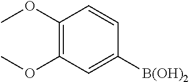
COC1=C(OC)C=C([B(OH)2])C=C1
